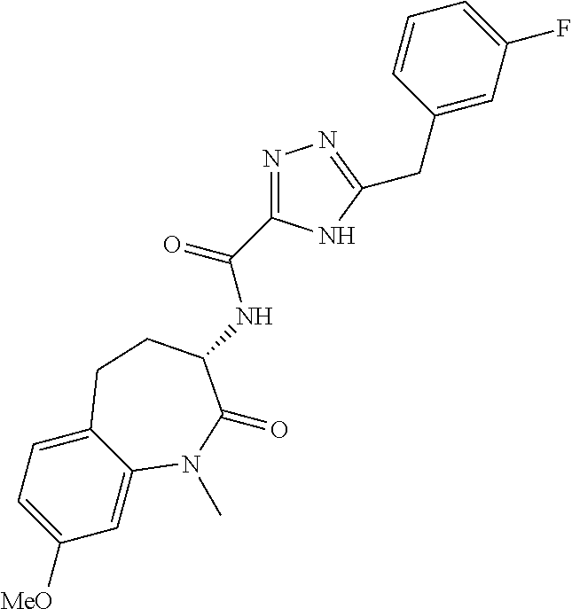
C1([MeO])=CC=C2C(=C1)N(C)C(=O)C(NC(=O)C1=NN=C(CC3=CC(F)=CC=C3)N1)CC2
